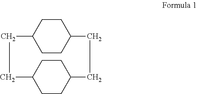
C1CC2CCC1CCC1CCC(CC2)CC1
